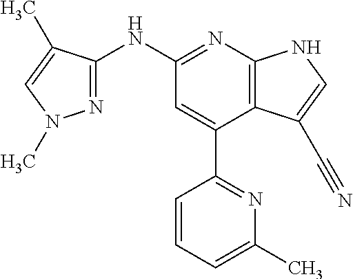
C1(NC2=NN(C)C=C2C)=NC2=C(C(C3=NC(C)=CC=C3)=C1)C(C#N)=CN2
